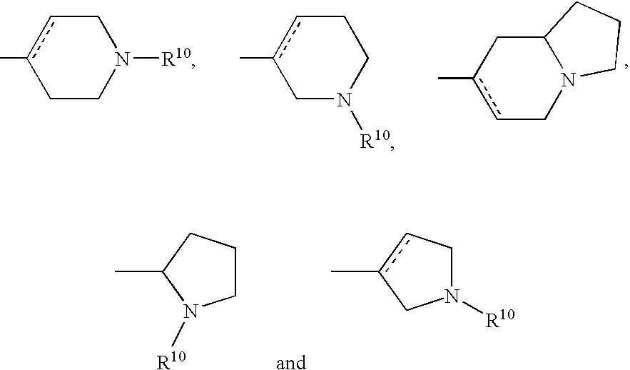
C1CCC(C)N1[R10].N1([R10])Ccc(C)C1.c1(C)cCN2C(C1)CCC2.c1(C)cCN([R10])CC1.c1(C)cCCN([R10])C1
